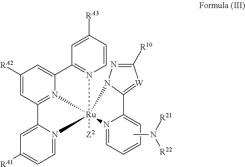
C1([RA2])=CC2=N3C(=C1)C1=N(C=CC([RA3])=C1)[Ru]31([Z2])(N3=CC=C([RA1])C=C23)N2=CC=CC=C2C2=[W]C([R10])=NN12.CN([R21])[R22]
